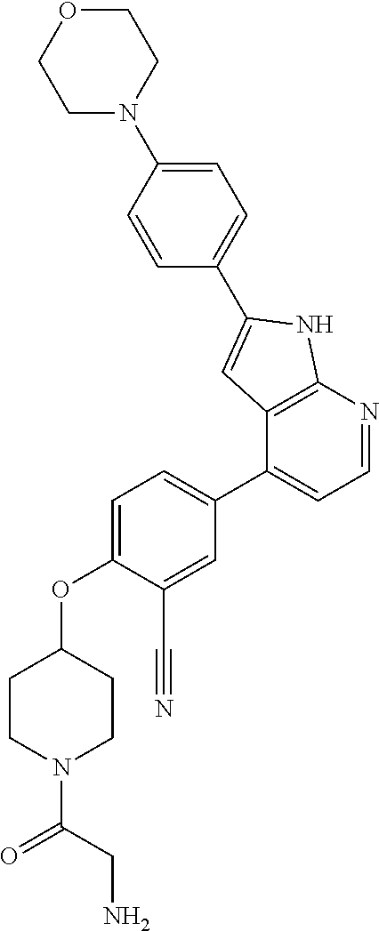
O(C1=CC=C(C2=CC=NC3=C2C=C(C2=CC=C(N4CCOCC4)C=C2)N3)C=C1C#N)C1CCN(C(CN)=O)CC1
